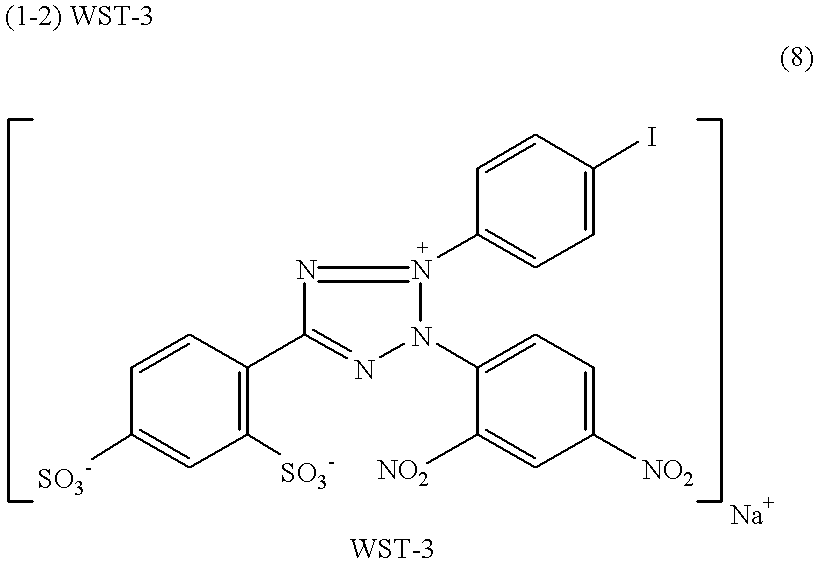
C1=CC(C2=NN(C3=CC=C([NO2])C=C3[NO2])N(C3=CC=C(I)C=C3)=N2)=C([SO3-])C=C1[SO3-]
